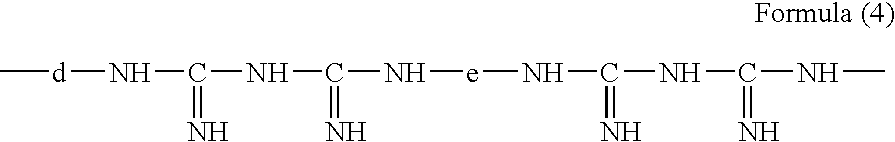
C[d]NC(NC(N[e]NC(NC(NC)=N)=N)=N)=N
